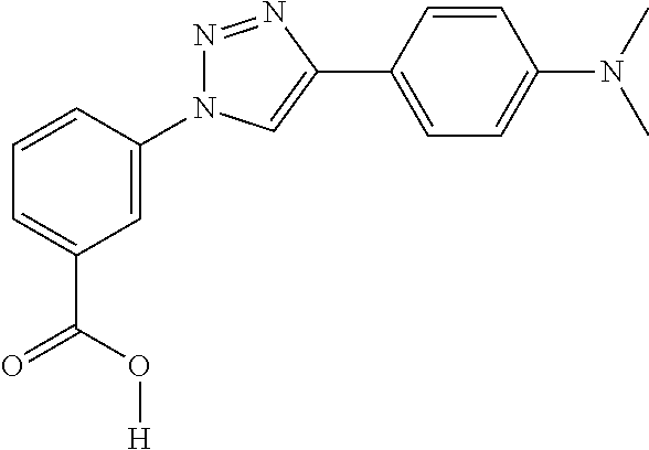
C1=CC(N2N=NC(C3=CC=C(N(C)C)C=C3)=C2)=CC(C(O[H])=O)=C1
